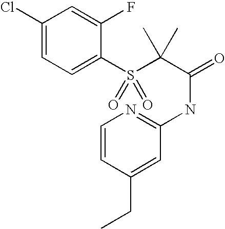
C1(Cl)=CC=C(S(C(C(=O)NC2=NC=CC(CC)=C2)(C)C)(=O)=O)C(F)=C1
